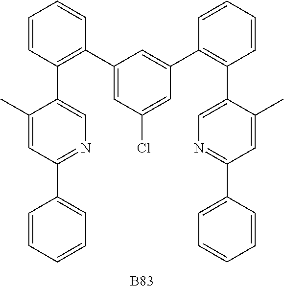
C1=CC(C2=CN=C(C3=CC=CC=C3)C=C2C)=C(C2=CC(Cl)=CC(C3=C(C4=CN=C(C5=CC=CC=C5)C=C4C)C=CC=C3)=C2)C=C1.[B83]
